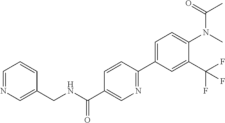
C1=NC=C(CNC(C2=CN=C(C3=CC=C(N(C)C(=O)C)C(C(F)(F)F)=C3)C=C2)=O)C=C1
